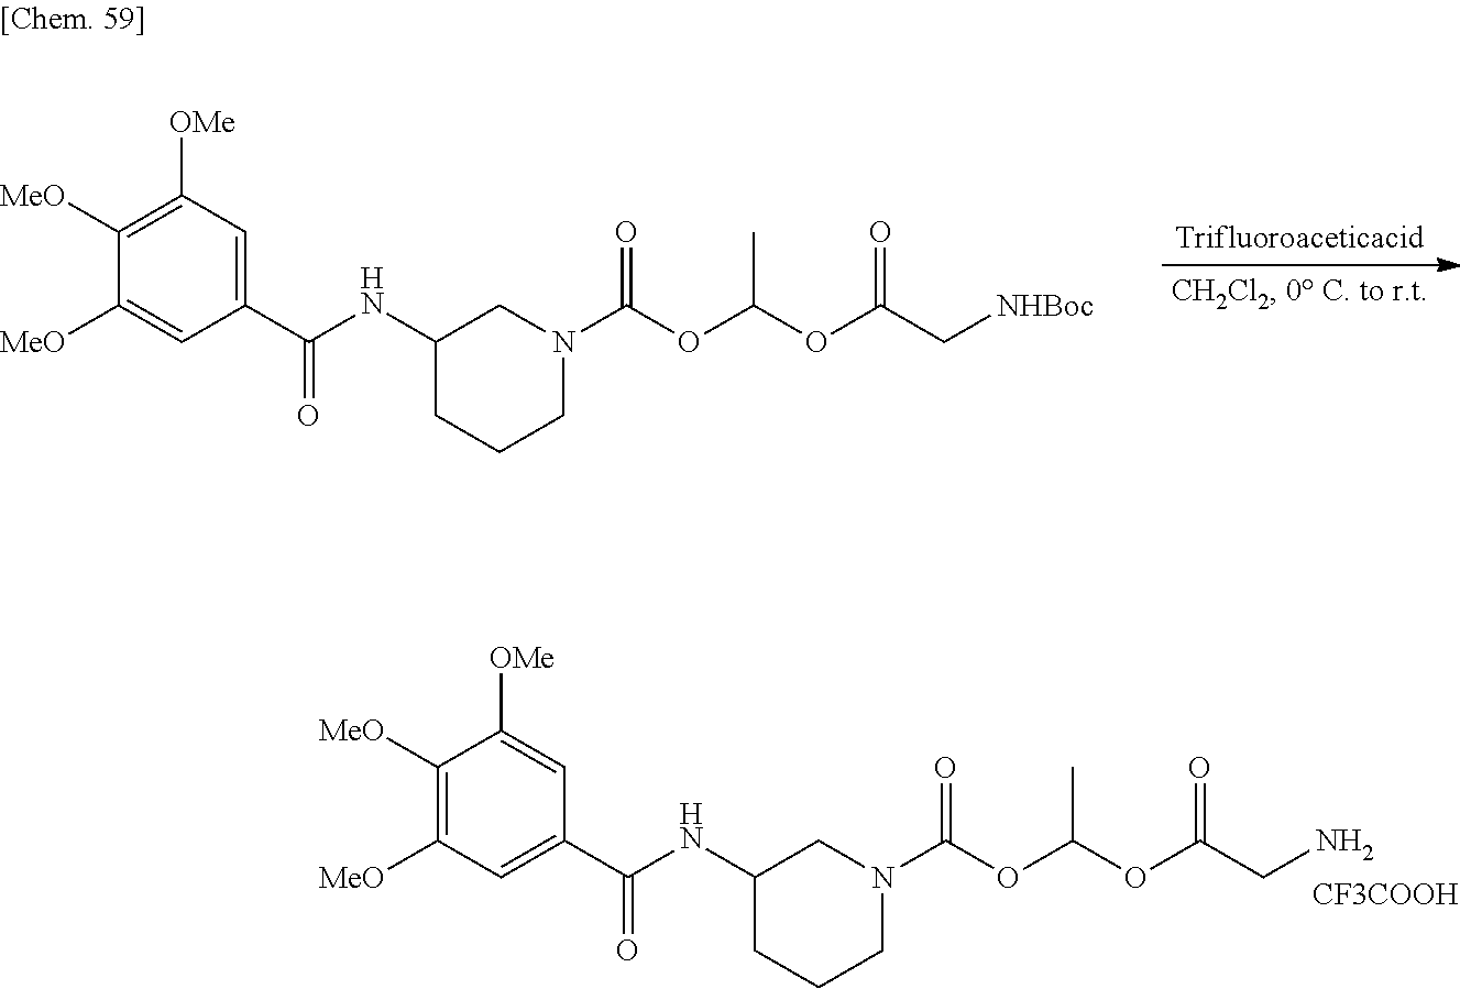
C1([MeO])=CC(C(NC2CCCN(C(OC(OC(C[NHBoc])=O)C)=O)C2)=O)=CC([OMe])=C1[MeO].C1([MeO])=C([MeO])C([OMe])=CC(C(NC2CCCN(C(OC(OC(CN)=O)C)=O)C2)=O)=C1.[CF3COOH]
